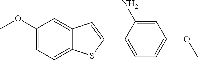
C1(OC)=CC=C2C(=C1)C=C(C1=CC=C(OC)C=C1N)S2
